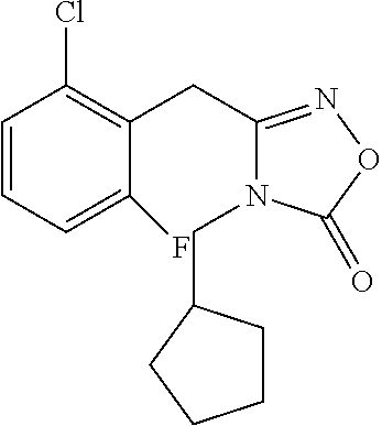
C1=CC=C(F)C(CC2=NOC(=O)N2CC2CCCC2)=C1Cl
